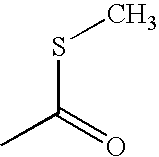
S(C(=O)C)C
